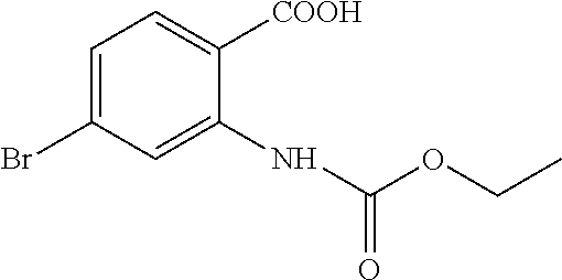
C1=C(Br)C=C(NC(OCC)=O)C([COOH])=C1
